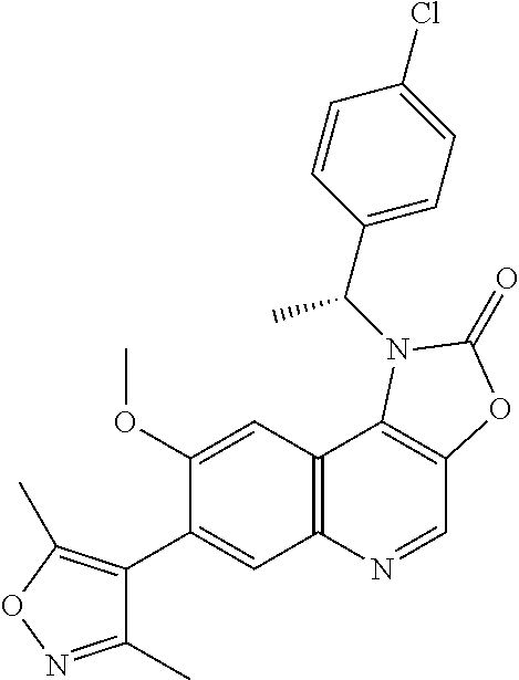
C1(C2=CC3=C(C=C2OC)C2=C(C=N3)OC(=O)N2C(C2=CC=C(Cl)C=C2)C)=C(C)ON=C1C
